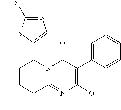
C1(C2CCCC3=[N+](C)C([O-])=C(C4=CC=CC=C4)C(=O)N23)=CN=C(SC)S1
